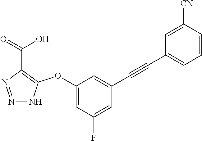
N1=NC(C(=O)O)=C(OC2=CC(F)=CC(C#CC3=CC=CC([CN])=C3)=C2)N1
